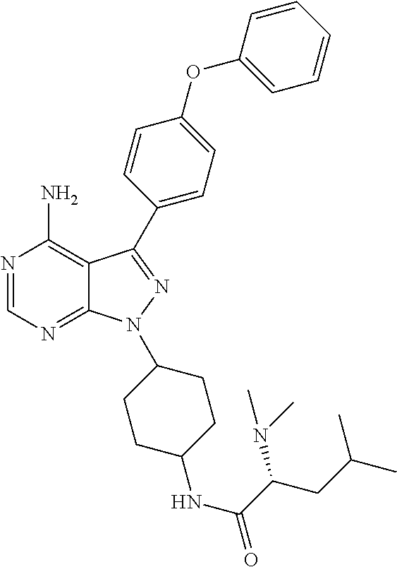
N1=CN=C2C(=C1N)C(C1=CC=C(OC3=CC=CC=C3)C=C1)=NN2C1CCC(NC(=O)C(CC(C)C)N(C)C)CC1
